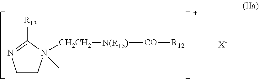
[R13]C1=NCCN1(C)[CH2CH2][N(R15)][CO][R12].[X-]
